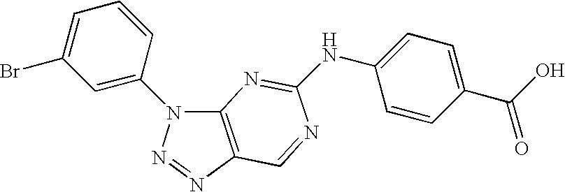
C12=C(N=NN1C1=CC(Br)=CC=C1)C=NC(NC1=CC=C(C(O)=O)C=C1)=N2
